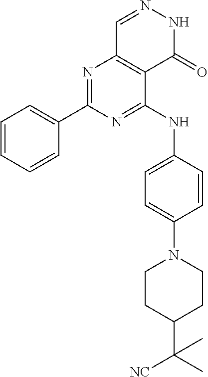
N1=C(NC2=CC=C(N3CCC(C([NC])(C)C)CC3)C=C2)C2=C(N=C1C1=CC=CC=C1)C=NNC2=O
